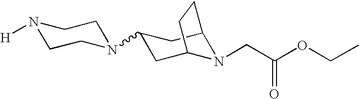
N1([H])CCN(C2CC3N(CC(OCC)=O)C(C2)CC3)CC1
